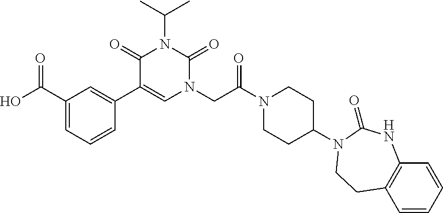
C1(C(O)=O)=CC=CC(C2=CN(CC(N3CCC(N4C(=O)NC5=C(C=CC=C5)CC4)CC3)=O)C(=O)N(C(C)C)C2=O)=C1
